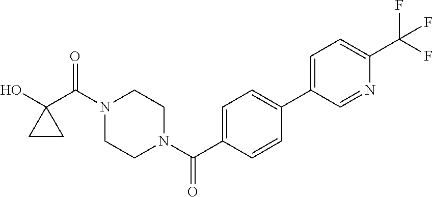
OC1(C(N2CCN(C(=O)C3=CC=C(C4=CC=C(C(F)(F)F)N=C4)C=C3)CC2)=O)CC1
